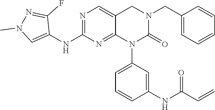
C=CC(NC1=CC(N2C(=O)N(CC3=CC=CC=C3)CC3=CN=C(NC4=CN(C)N=C4F)N=C23)=CC=C1)=O
